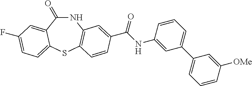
C1(=O)NC2=C(SC3=CC=C(F)C=C13)C=CC(C(NC1=CC(C3=CC=CC([OMe])=C3)=CC=C1)=O)=C2
